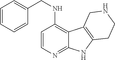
C1=CC=CC(CNC2=C3C(=NC=C2)NC2=C3CNCC2)=C1
